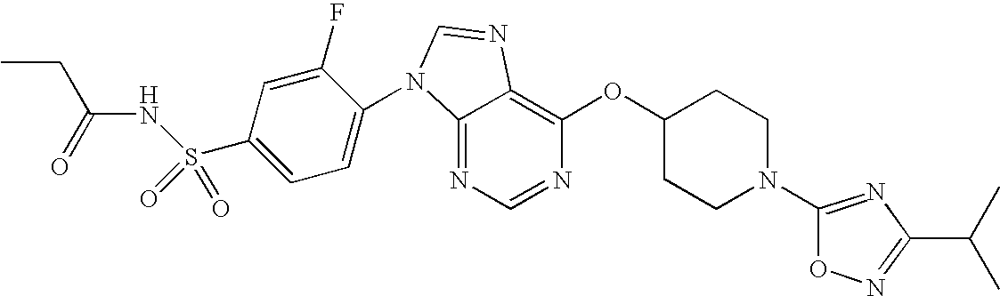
C12=NC=NC(OC3CCN(C4=NC(C(C)C)=NO4)CC3)=C1N=CN2C1=CC=C(S(NC(CC)=O)(=O)=O)C=C1F
